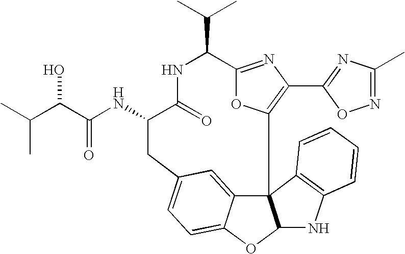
N(C1CC2=CC=C3C(=C2)C2(C4=C(C5=NC(C)=NO5)N=C(C(C(C)C)NC1=O)O4)C(O3)NC1=C2C=CC=C1)C(C(C(C)C)O)=O
